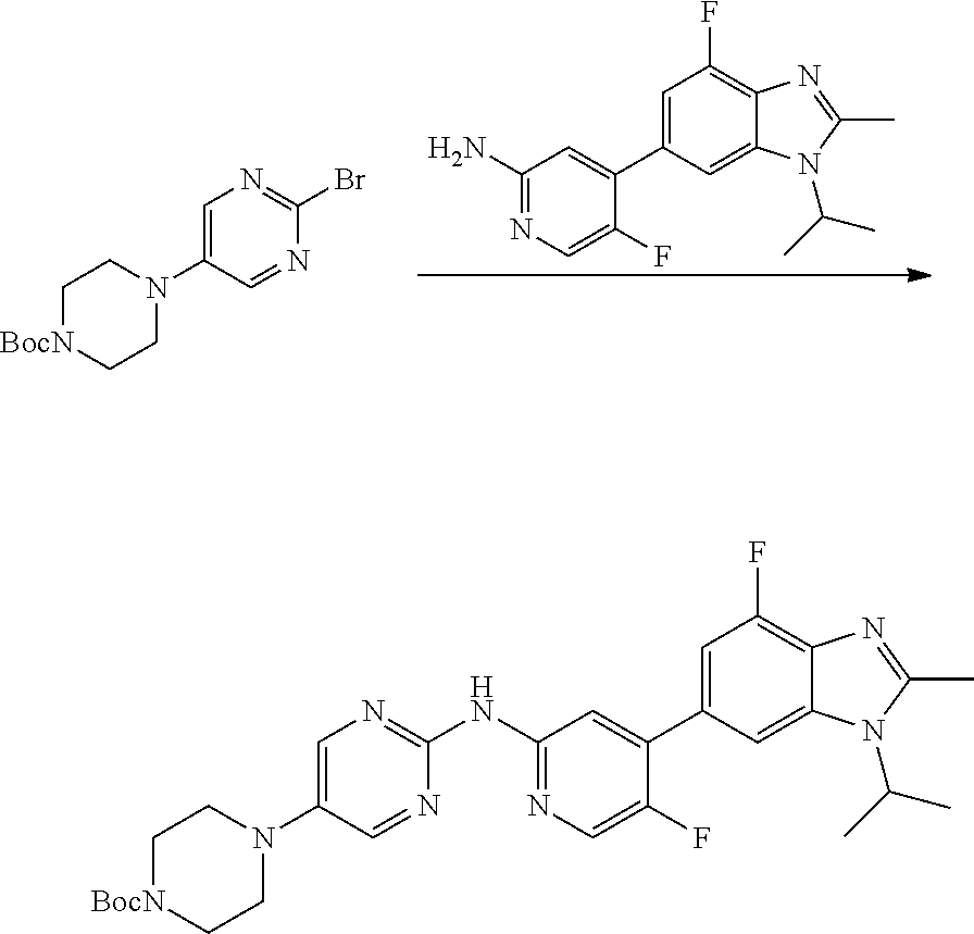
C1(N)=NC=C(F)C(C2=CC(F)=C3C(=C2)N(C(C)C)C(C)=N3)=C1.C1[BocN]CCN(C2=CN=C(Br)N=C2)C1.N(C1=NC=C(F)C(C2=CC(F)=C3C(=C2)N(C(C)C)C(C)=N3)=C1)C1=NC=C(N2CC[BocN]CC2)C=N1
